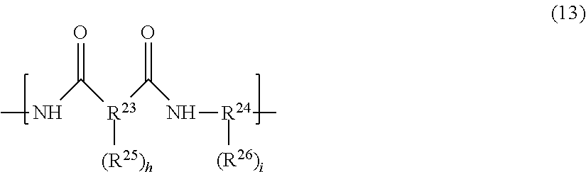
C(NC)([R23](C(N[R24](C)[(R26)i])=O)[(R25)h])=O
